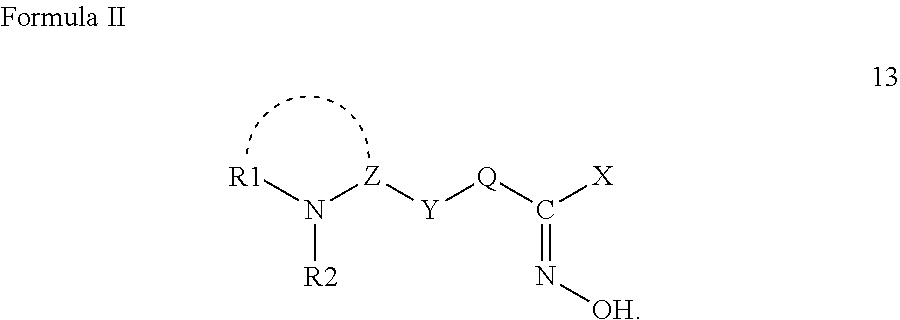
N([R2])([R1])[Z][Y][Q]C([X])=N[OH]
